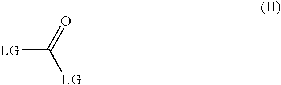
[LG]C(=O)[LG]
